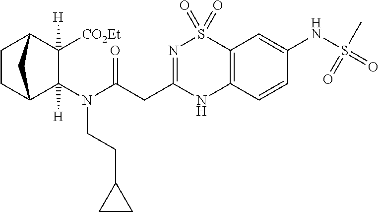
C1CC2C(N(C(CC3=NS(=O)(=O)C4=C(N3)C=CC(NS(=O)(=O)C)=C4)=O)CCC3CC3)([H])C([CO2Et])([H])C1C2
